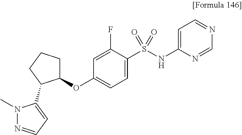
C1(OC2CCCC2C2=CC=NN2C)=CC=C(S(NC2=CC=NC=N2)(=O)=O)C(F)=C1
